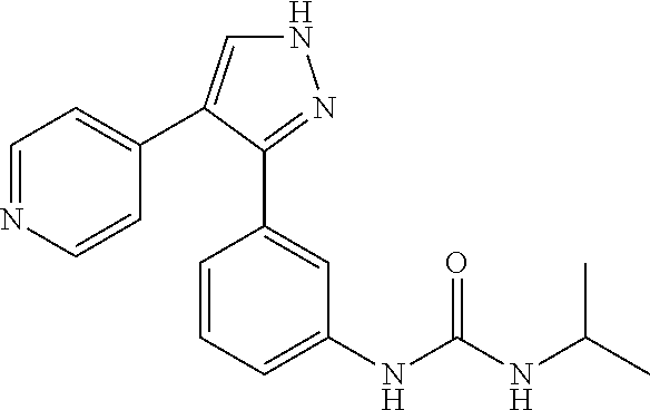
N1C=C(C2=CC=NC=C2)C(C2=CC(NC(NC(C)C)=O)=CC=C2)=N1
